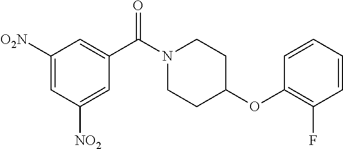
C1([O2N])=CC([NO2])=CC(C(N2CCC(OC3=C(F)C=CC=C3)CC2)=O)=C1
